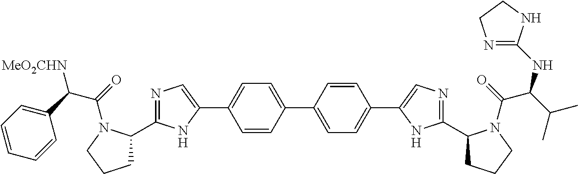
C1=CC(C2=CC=C(C3=CN=C(C4CCCN4C(C(NC4=NCCN4)C(C)C)=O)N3)C=C2)=CC=C1C1=CN=C(C2CCCN2C(C(C2=CC=CC=C2)[MeO2CHN])=O)N1
